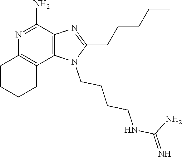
N1=C(N)C2=C(C3=C1CCCC3)N(CCCCNC(N)=N)C(CCCCC)=N2
